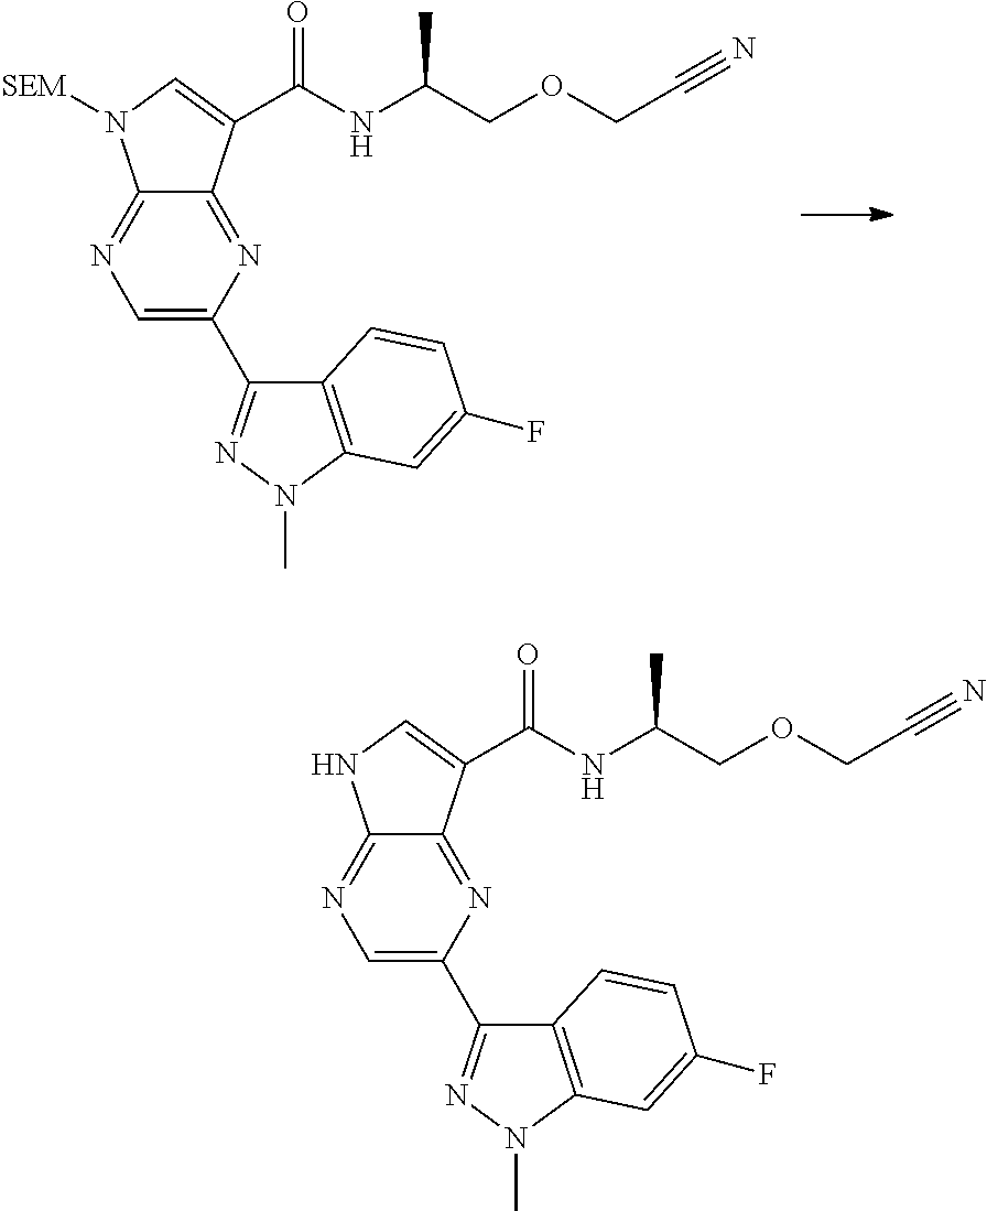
C1=C(C2=NN(C)C3=C2C=CC(F)=C3)N=C2C(=N1)N([SEM])C=C2C(NC(COCC#N)C)=O.C1=C(C2=NN(C)C3=C2C=CC(F)=C3)N=C2C(=N1)NC=C2C(NC(COCC#N)C)=O
